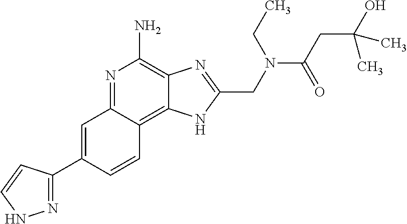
C1=C(C2=NNC=C2)C=CC2=C3C(=C(N)N=C12)N=C(CN(C(CC(C)(O)C)=O)CC)N3
